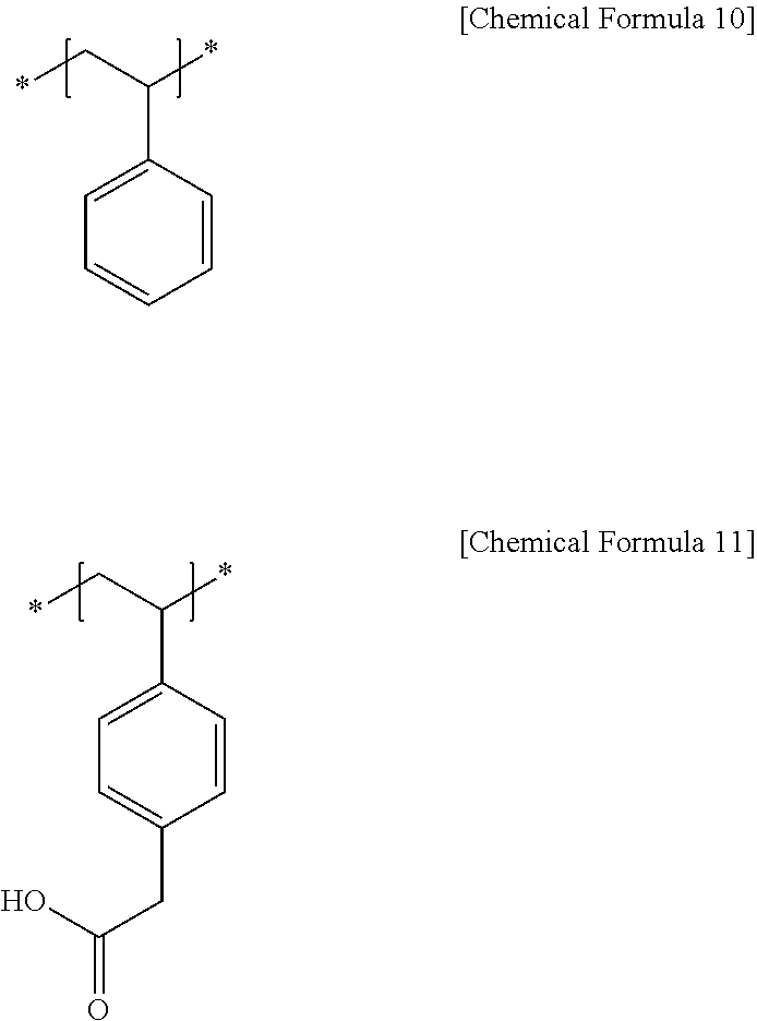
C1=C(C(C*)*)C=CC=C1.C1=C(C(C*)*)C=CC(CC(O)=O)=C1
